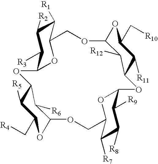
C1([R1])C([R2])C([R3])C2OC1COC1OC(C[R10])C([R11])C(OC3OC(COC4OC(C[R4])C([R5])C(O2)C4[R6])C([R7])C([R8])C3[R9])C1[R12]
